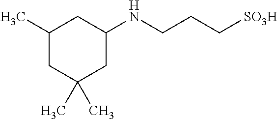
C1(NCCC[SO3H])CC(C)CC(C)(C)C1
